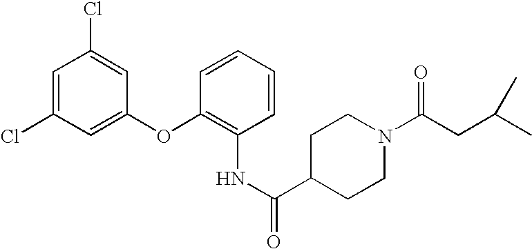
C1=C(Cl)C=C(OC2=C(NC(=O)C3CCN(C(CC(C)C)=O)CC3)C=CC=C2)C=C1Cl
